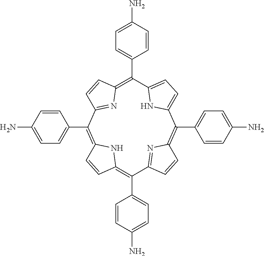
C12=C(C3=CC=C(N)C=C3)C3=NC(=C(C4=CC=C(N)C=C4)C4=CC=C(C(C5=CC=C(N)C=C5)=C5C=CC(=N5)C(C5=CC=C(N)C=C5)=C(C=C1)N2)N4)C=C3
